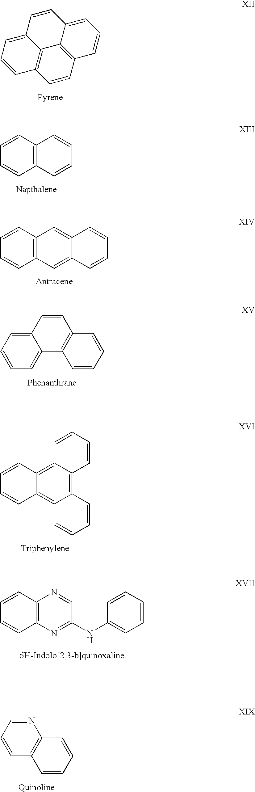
C1=CC2=CC=CC3=C2C2=C(C=C3)C=CC=C12.C12=C(C=CC=C1)C=CC=C2.C12=C(C=CC=C1)C=C1C(=C2)C=CC=C1.C12=CC=CC=C1C1=C(C=C2)C=CC=C1.C1=CC2=C3C(=C4C(=C2C=C1)C=CC=C4)C=CC=C3.C1=CC2=C(C=C1)N=C1C(=N2)C2=CC=CC=C2N1.N1=CC=CC2=C1C=CC=C2
